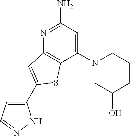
C1(N2CC(O)CCC2)=CC(N)=NC2=C1SC(C1=CC=NN1)=C2
